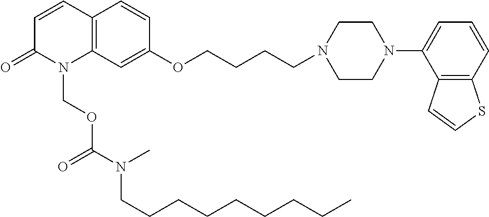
C12=C(C=C(OCCCCN3CCN(C4=CC=CC5=C4C=CS5)CC3)C=C1)N(COC(N(C)CCCCCCCCC)=O)C(=O)C=C2
